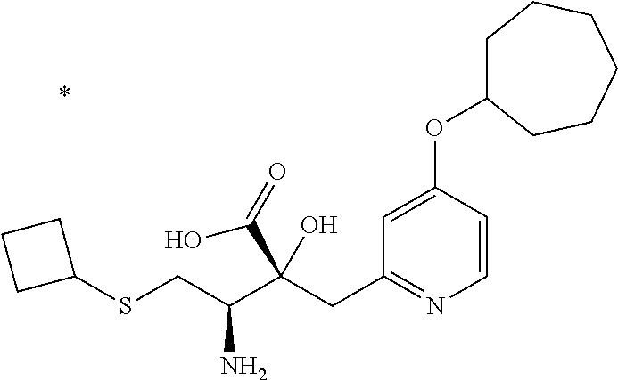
C1=CC(OC2CCCCCC2)=CC(CC(C(CSC2CCC2)N)(C(=O)O)O)=N1
